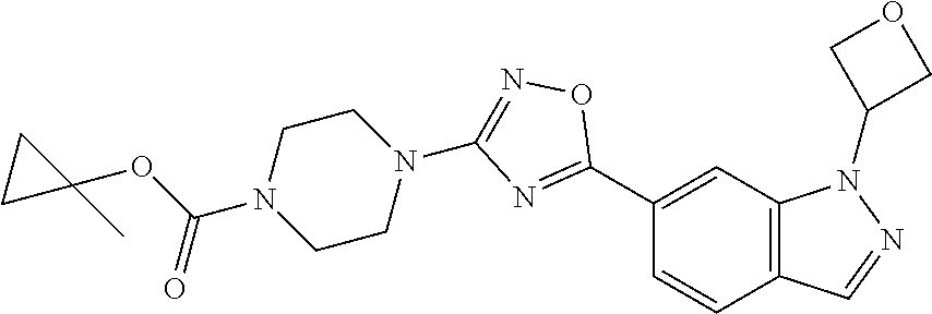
C1(C2=NC(N3CCN(C(OC4(C)CC4)=O)CC3)=NO2)=CC2=C(C=C1)C=NN2C1COC1
